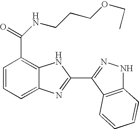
C1=CC=C2C(=C1C(=O)NCCCOCC)NC(C1=NNC3=C1C=CC=C3)=N2
